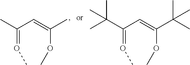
O(=C(C=C(OC)C)C)C.O(=C(C=C(OC)C(C)(C)C)C(C)(C)C)C
